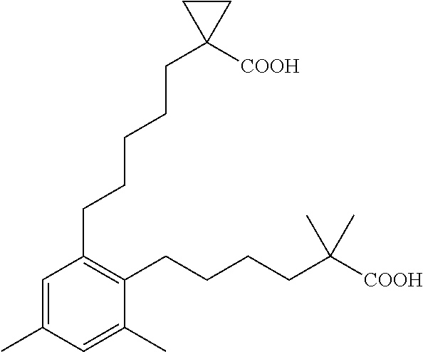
C1=C(C)C=C(C)C(CCCCC([COOH])(C)C)=C1CCCCCC1([COOH])CC1
